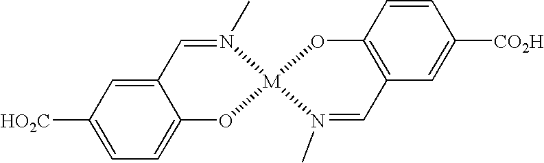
[HO2C]C1=CC=C2C(=C1)C=N(C)[M]1(O2)OC2=C(C=N1C)C=C([CO2H])C=C2
